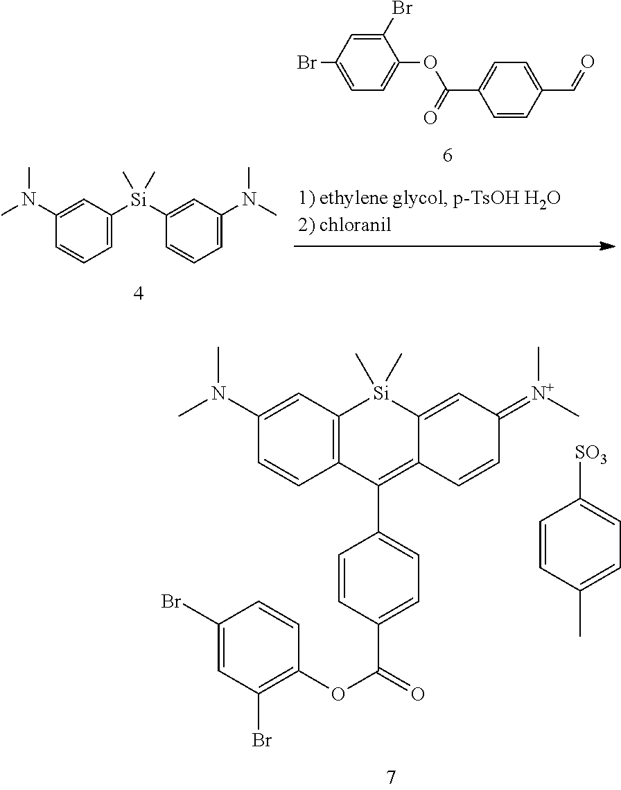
C1(N(C)C)=CC2=C(C=C1)C(C1=CC=C(C(=O)OC3=C(Br)C=C(Br)C=C3)C=C1)=C1C(=CC(=[N+](C)C)C=C1)[Si]2(C)C.C1=CC(C)=CC=C1[SO3].C1(N(C)C)=CC([Si](C2=CC(N(C)C)=CC=C2)(C)C)=CC=C1.C1=CC(C=O)=CC=C1C(=O)OC1=CC=C(Br)C=C1Br
